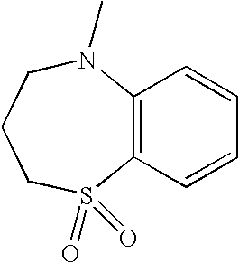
C12=C(C=CC=C1)S(=O)(=O)CCCN2C
